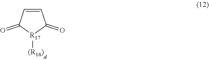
C1=CC(=O)[R17]([(R16)])C1=O
